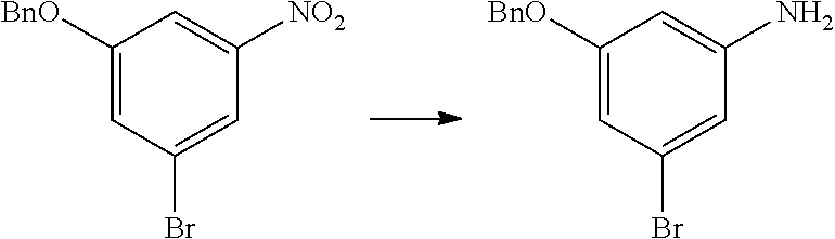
C1([BnO])=CC(Br)=CC([NO2])=C1.C1([BnO])=CC(Br)=CC(N)=C1
